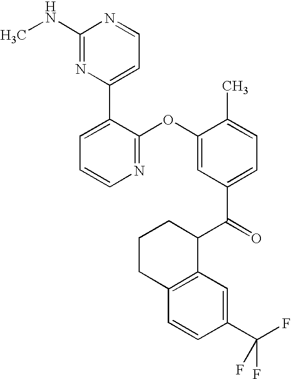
N1=C(OC2=CC(C(=O)C3CCCC4=C3C=C(C(F)(F)F)C=C4)=CC=C2C)C(C2=CC=NC(NC)=N2)=CC=C1
